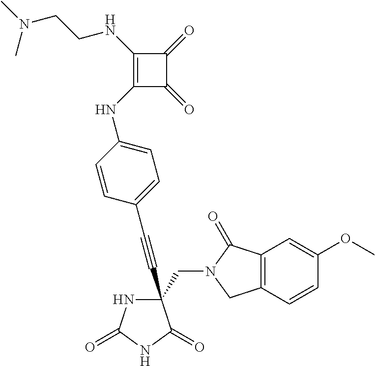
C(#CC1(CN2C(=O)C3=C(C2)C=CC(OC)=C3)NC(=O)NC1=O)C1=CC=C(NC2=C(NCCN(C)C)C(=O)C2=O)C=C1
